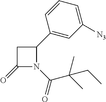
C1(=O)N(C(=O)C(C)(C)CC)C(C2=CC([N3])=CC=C2)C1
